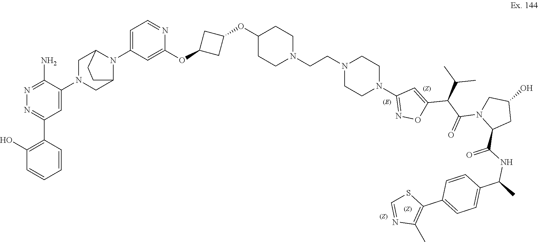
C1(N)=NN=C(C2=C(O)C=CC=C2)C=C1N1CC2N(C3=CC=NC(OC4CC(OC5CCN(CCN6CCN(C7=NOC(C(C(C)C)C(N8C(C(=O)NC(C9=CC=C(C%10=C(C)N=CS%10)C=C9)C)CC(O)C8)=O)=C7)CC6)CC5)C4)=C3)C(C1)CC2
